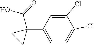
C1(Cl)=CC(C2(C(O)=O)CC2)=CC=C1Cl
